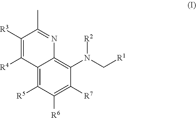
C12=C([R5])C([R6])=C([R7])C(N(C[R1])[R2])=C1N=C(C)C([R3])=C2[R4]
